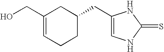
C1(CO)=CCCC(CC2=CNC(=S)N2)C1
